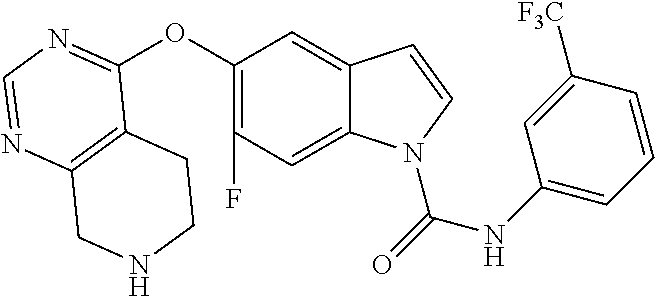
C12=C(N=CN=C1OC1=C(F)C=C3C(=C1)C=CN3C(=O)NC1=CC=CC([F3C])=C1)CNCC2
